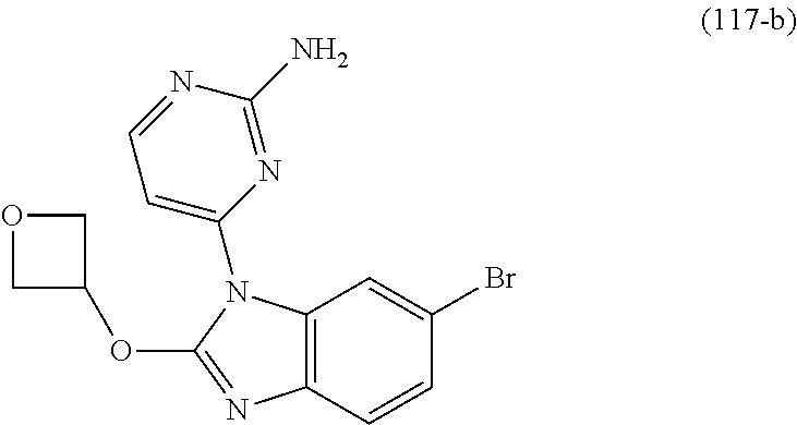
C12=C(C=CC(Br)=C1)N=C(OC1COC1)N2C1=CC=NC(N)=N1
